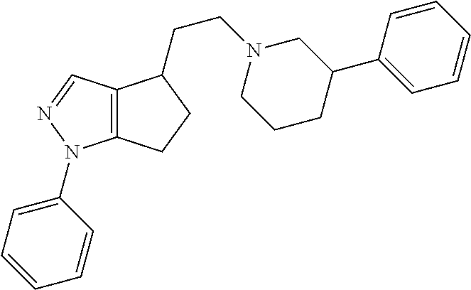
C12=C(C=NN1C1=CC=CC=C1)C(CCN1CC(C3=CC=CC=C3)CCC1)CC2
